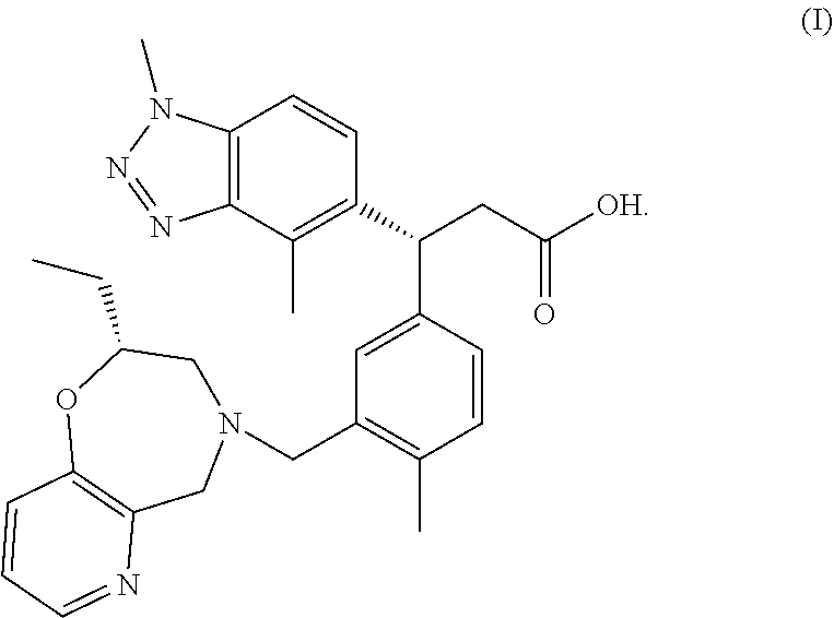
C12=C(C(C)=C(C(CC([OH])=O)C3=CC(CN4CC(CC)OC5=C(C4)N=CC=C5)=C(C)C=C3)C=C1)N=NN2C
